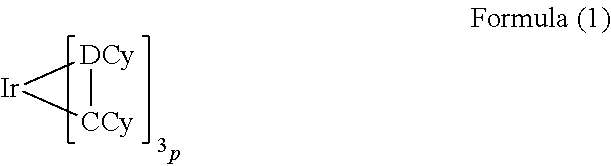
[DCy]1[Ir][CCy]1
